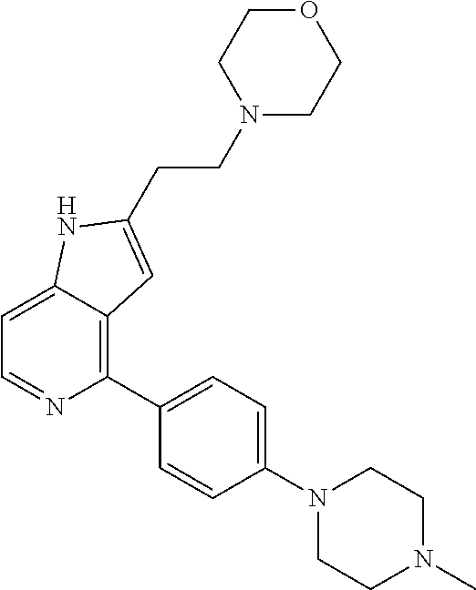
C1(C2=CC=C(N3CCN(C)CC3)C=C2)=C2C(=CC=N1)NC(CCN1CCOCC1)=C2
